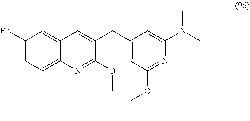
C1(Br)=CC=C2C(=C1)C=C(CC1=CC(OCC)=NC(N(C)C)=C1)C(OC)=N2
